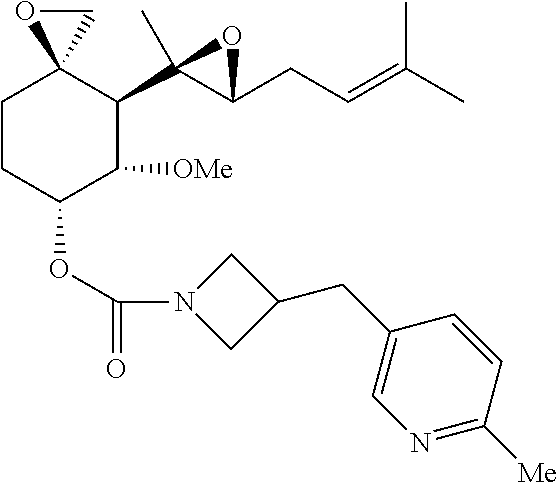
C1CC(OC(=O)N2CC(CC3=CN=C([Me])C=C3)C2)C([OMe])C(C2(C)C(CC=C(C)C)O2)C12CO2
